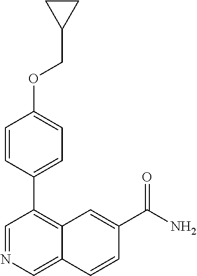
C1=CC(C2=C3C(=CN=C2)C=CC(C(N)=O)=C3)=CC=C1OCC1CC1
